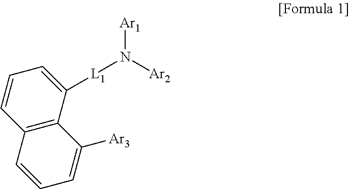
C12=C(C([L1]N([Ar2])[Ar1])=CC=C1)C([Ar3])=CC=C2
